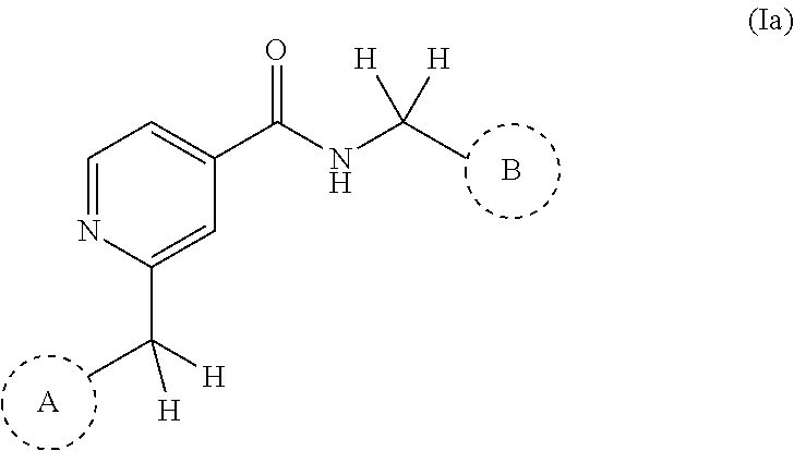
C1=NC(C([H])(C)[H])=CC(C(NC(C)([H])[H])=O)=C1.[A].B
